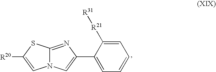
N12C(=NC(C3=CC=CC=C3[R21][R31])=C1)SC([R20])=C2
